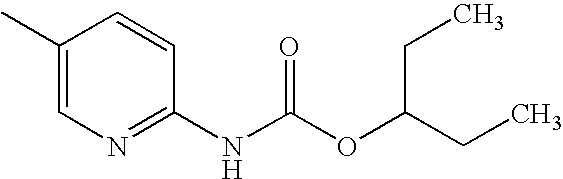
C1(C)=CN=C(NC(OC(CC)CC)=O)C=C1
